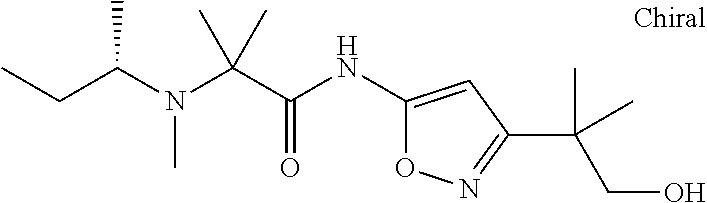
C(N(C)C(CC)C)(C(=O)NC1=CC(C(CO)(C)C)=NO1)(C)C
